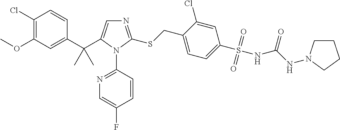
C1(C(C2=CN=C(SCC3=CC=C(S(=O)(=O)NC(NN4CCCC4)=O)C=C3Cl)N2C2=NC=C(F)C=C2)(C)C)=CC(OC)=C(Cl)C=C1
